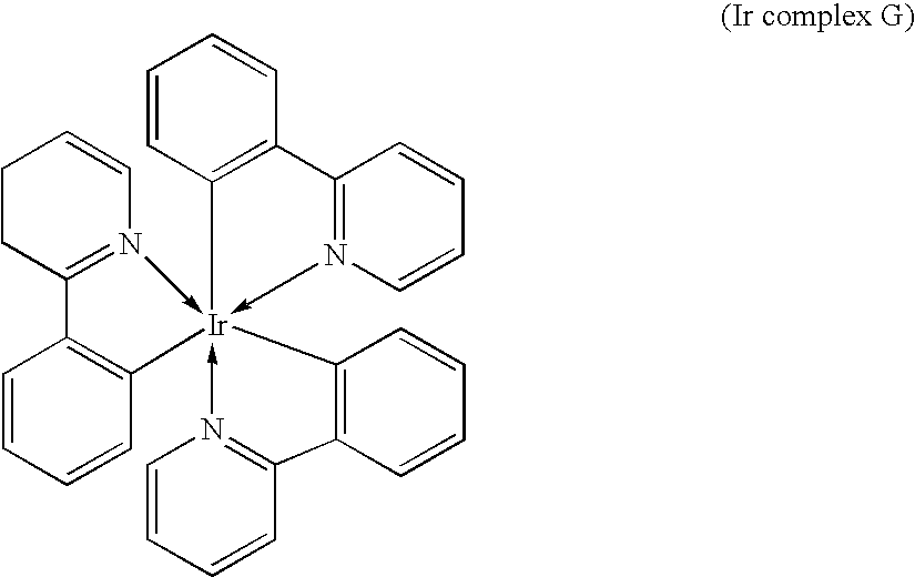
C1CC=CN2->[Ir]34(-N5=C(C6=C3C=CC=C6)C=CC=C5)(-N3=C(C5=C4C=CC=C5)C=CC=C3)C3=C(C=21)C=CC=C3
